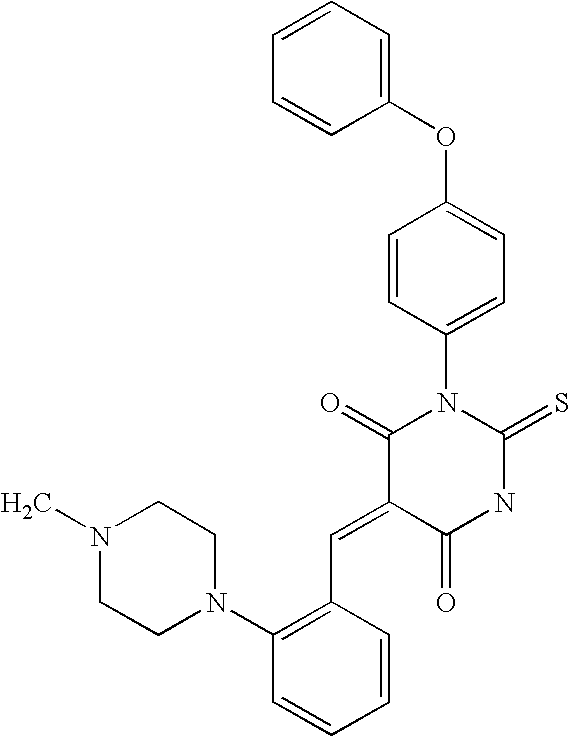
C1(OC2=CC=C(N3C(=O)C(=CC4=C(N5CCN(C)CC5)C=CC=C4)C(=O)NC3=S)C=C2)=CC=CC=C1
